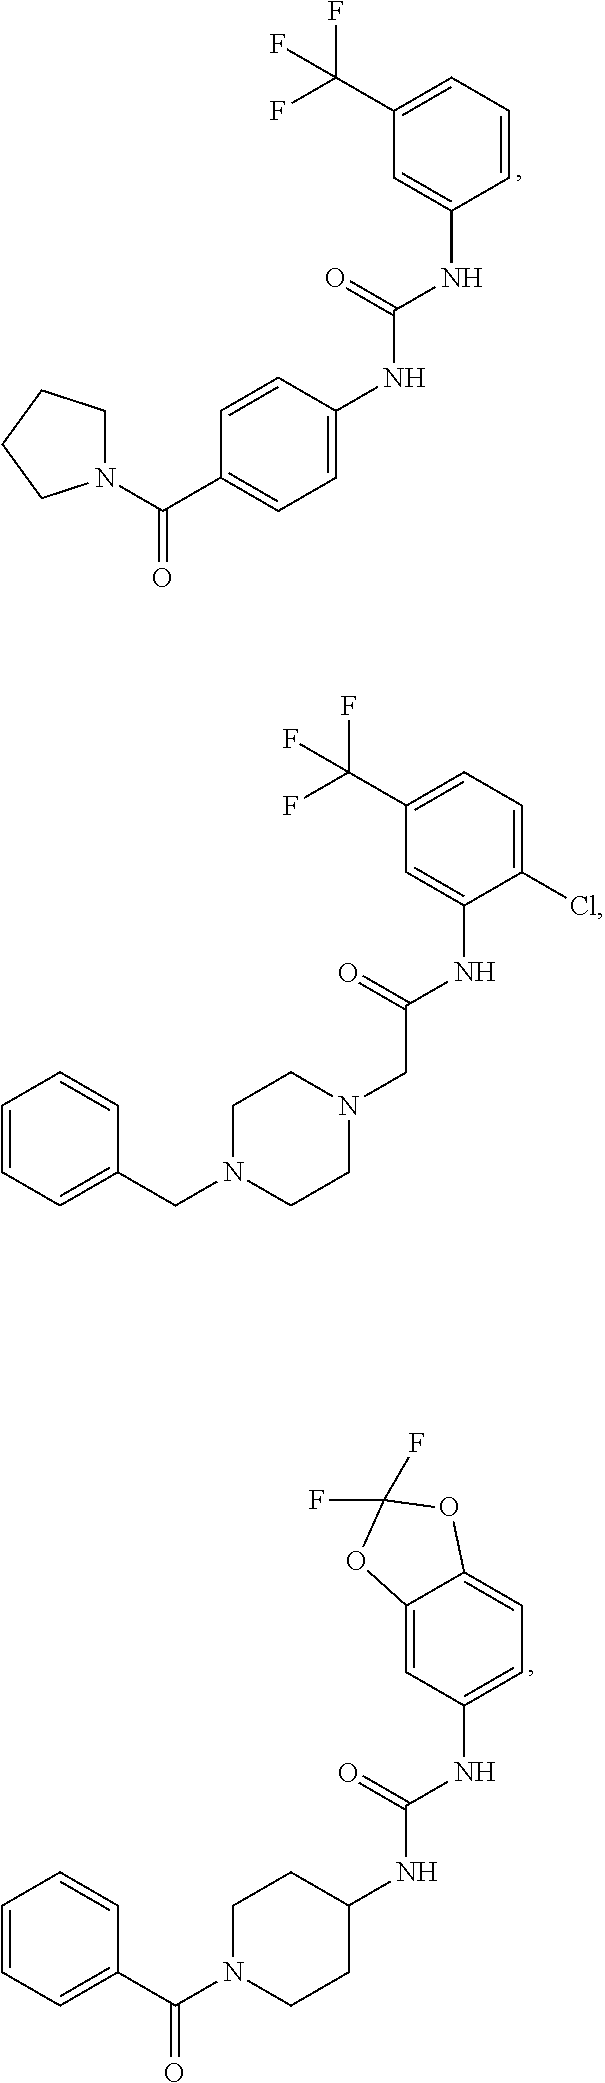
C1(NC(CN2CCN(CC3=CC=CC=C3)CC2)=O)=CC(C(F)(F)F)=CC=C1Cl.C1(NC(NC2CCN(C(C3=CC=CC=C3)=O)CC2)=O)=CC=C2C(=C1)OC(F)(F)O2.C1(NC(NC2=CC=C(C(N3CCCC3)=O)C=C2)=O)=CC(C(F)(F)F)=CC=C1
